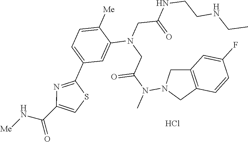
C1(C2=NC(C(N[Me])=O)=CS2)=CC=C([Me])C(N(CC(N(C)N2CC3=C(C2)C=CC(F)=C3)=O)CC(=O)NCCNCC)=C1.Cl
